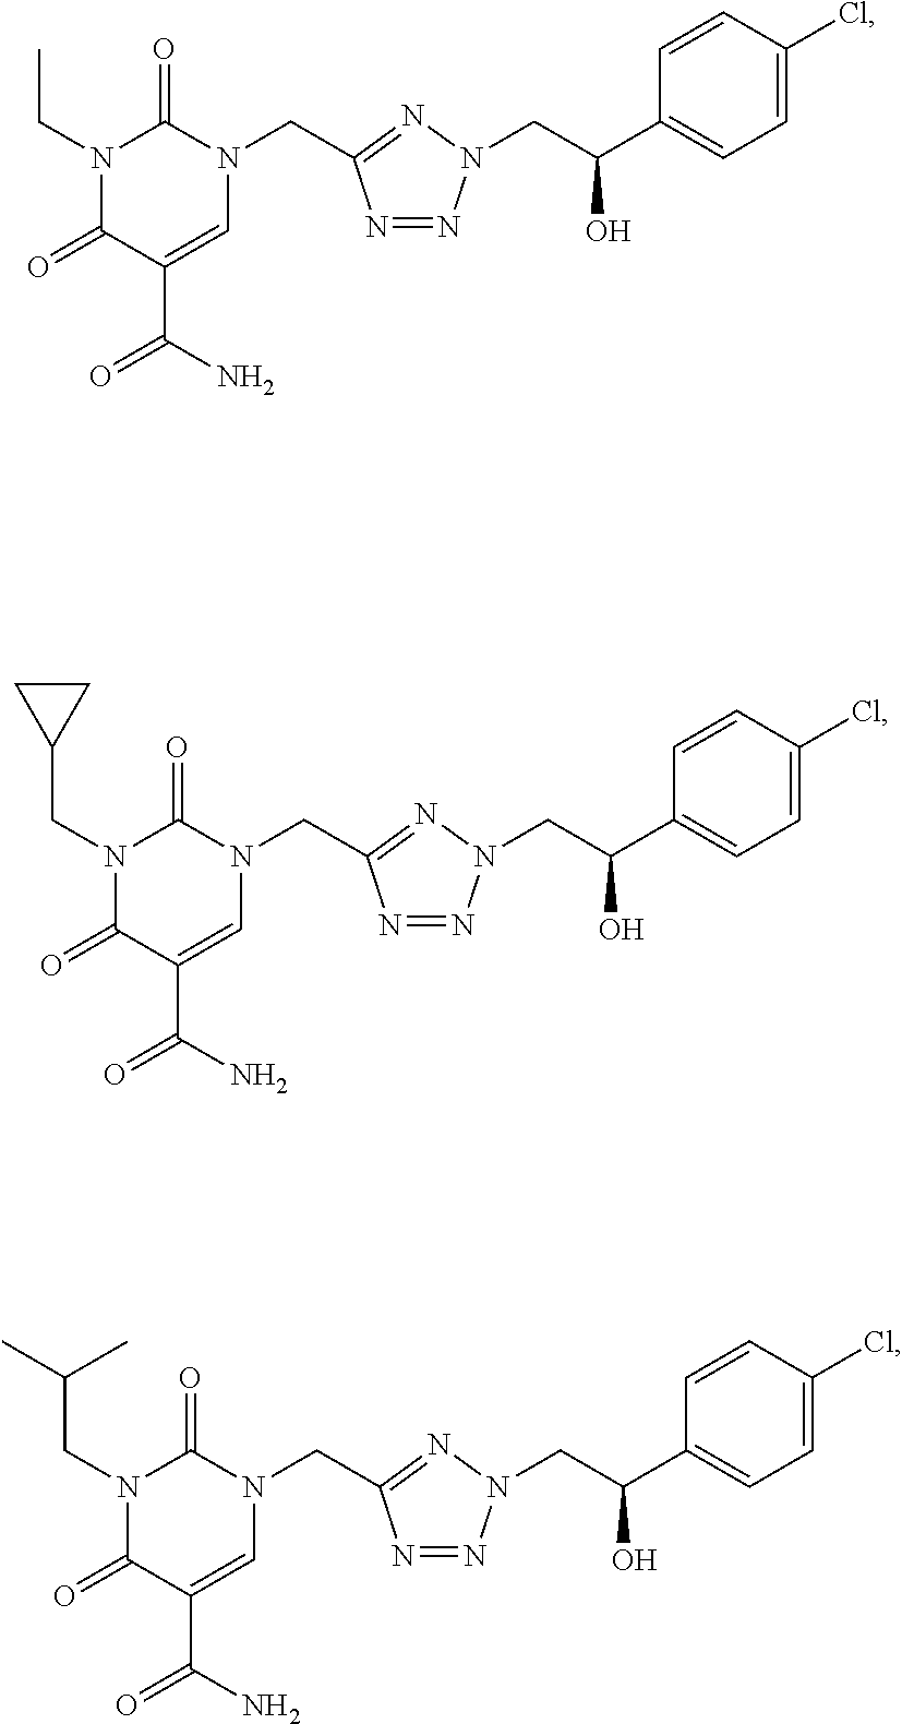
N1(CC)C(=O)C(C(=O)N)=CN(CC2=NN(CC(C3=CC=C(Cl)C=C3)O)N=N2)C1=O.N1(CC2CC2)C(=O)C(C(=O)N)=CN(CC2=NN(CC(C3=CC=C(Cl)C=C3)O)N=N2)C1=O.N1(CC(C)C)C(=O)C(C(=O)N)=CN(CC2=NN(CC(C3=CC=C(Cl)C=C3)O)N=N2)C1=O
